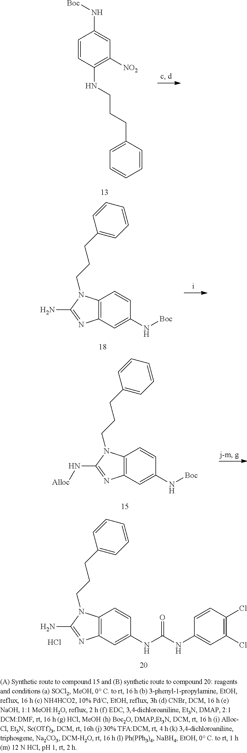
C12=C(C=C(N[Boc])C=C1)N=C(N)N2CCCC1=CC=CC=C1.C12=C(C=C(NC(NC3=CC(Cl)=C(Cl)C=C3)=O)C=C1)N=C(N)N2CCCC1=CC=CC=C1.Cl.C1=CC(NCCCC2=CC=CC=C2)=C([NO2])C=C1N[Boc].C12=C(C=C(N[Boc])C=C1)N=C(N[Alloc])N2CCCC1=CC=CC=C1
